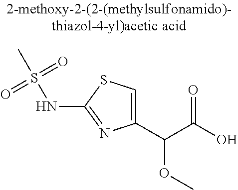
C1(C(C(O)=O)OC)=CSC(NS(=O)(=O)C)=N1
